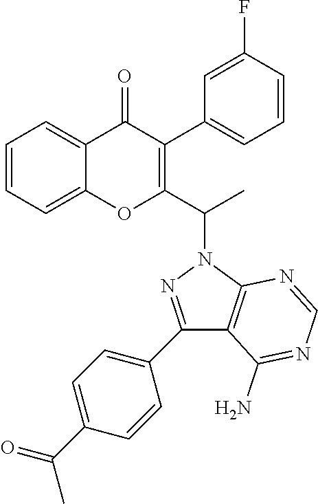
C1=CC=C2C(=C1)OC(C(N1N=C(C3=CC=C(C(C)=O)C=C3)C3=C1N=CN=C3N)C)=C(C1=CC=CC(F)=C1)C2=O
